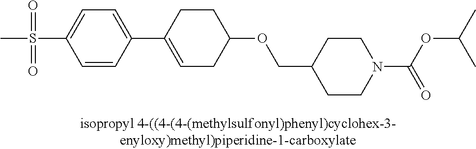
S(C1=CC=C(C2=CCC(OCC3CCN(C(OC(C)C)=O)CC3)CC2)C=C1)(=O)(=O)C
